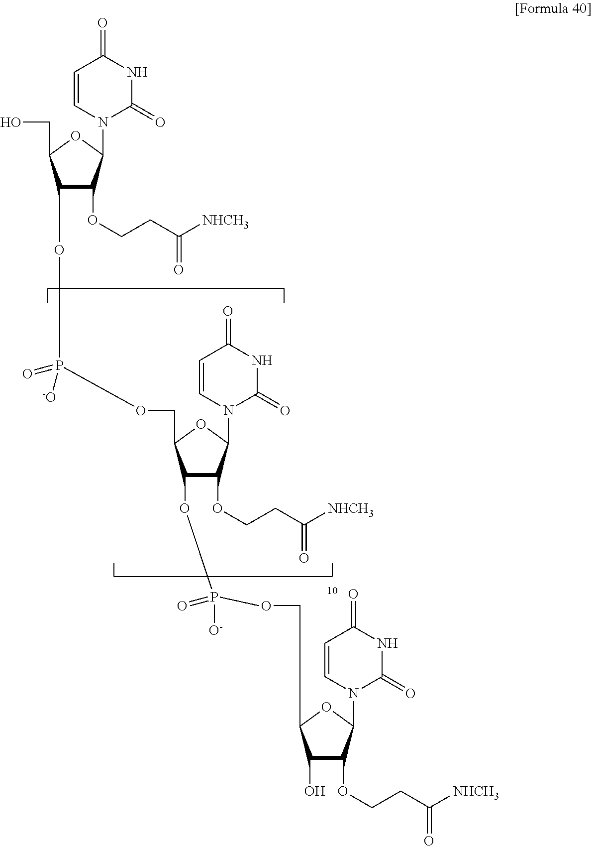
C1(OP(=O)(OCC2C(OP([O-])(OCC3C(O)C(OCCC([NHCH3])=O)C(N4C(=O)NC(=O)C=C4)O3)=O)C(OCCC([NHCH3])=O)C(N3C(=O)NC(=O)C=C3)O2)[-O])C(OCCC([NHCH3])=O)C(N2C(=O)NC(=O)C=C2)OC1CO
